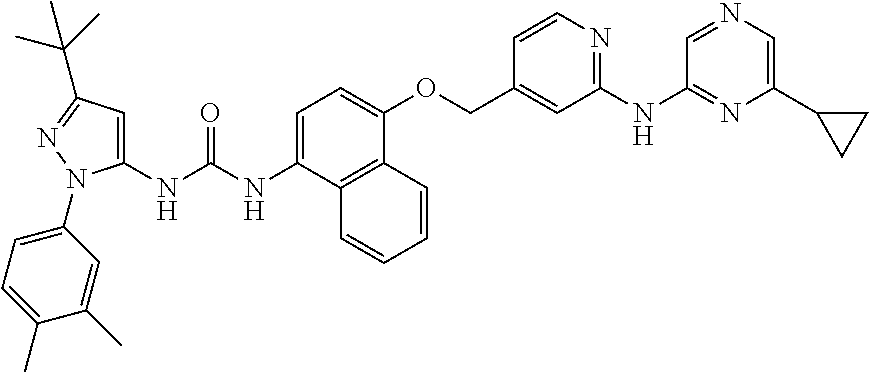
C1=C(NC(NC2=CC(C(C)(C)C)=NN2C2=CC=C(C)C(C)=C2)=O)C2=C(C(OCC3=CC(NC4=NC(C5CC5)=CN=C4)=NC=C3)=C1)C=CC=C2
